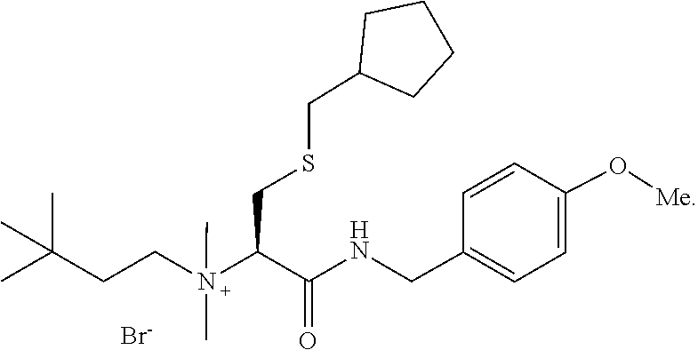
CC(CCN(C(C(NCC1=CC=C(O[Me])C=C1)=O)CSCC1CCCC1)(C)C)(C)C.[Br-]
